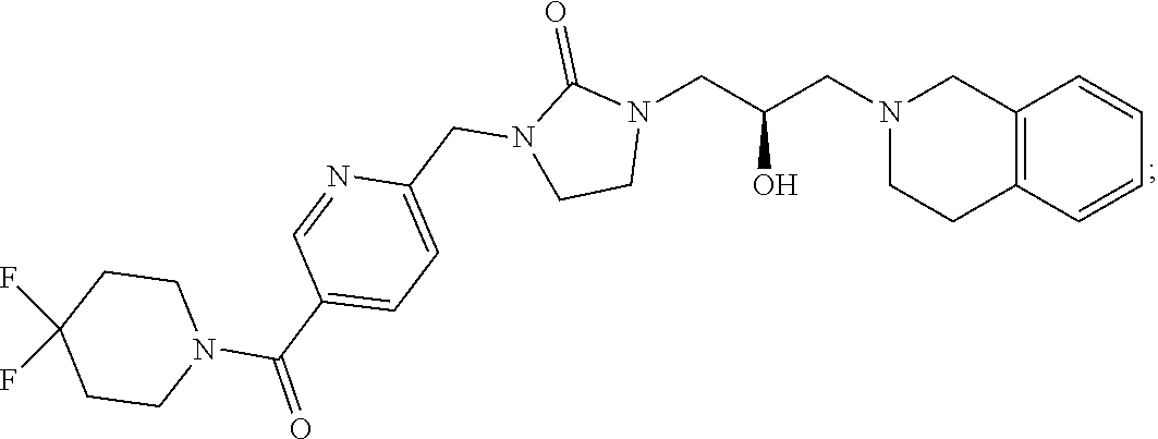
C12=C(C=CC=C1)CCN(CC(CN1C(=O)N(CC3=CC=C(C(N4CCC(F)(F)CC4)=O)C=N3)CC1)O)C2
